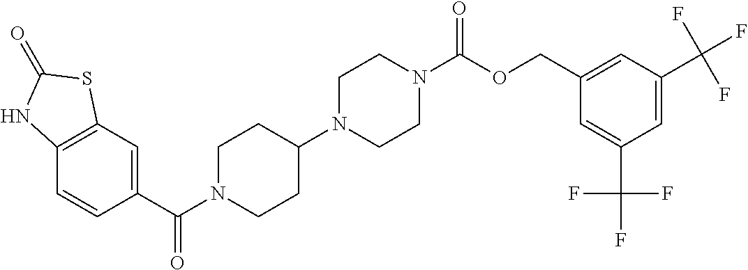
C12=C(C=C(C(N3CCC(N4CCN(C(OCC5=CC(C(F)(F)F)=CC(C(F)(F)F)=C5)=O)CC4)CC3)=O)C=C1)SC(=O)N2
